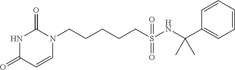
C(CCCS(NC(C1=CC=CC=C1)(C)C)(=O)=O)CN1C(=O)NC(=O)C=C1
